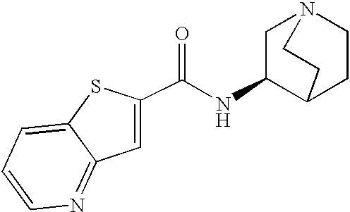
C(NC1C2CCN(C1)CC2)(=O)C1=CC2=NC=CC=C2S1
